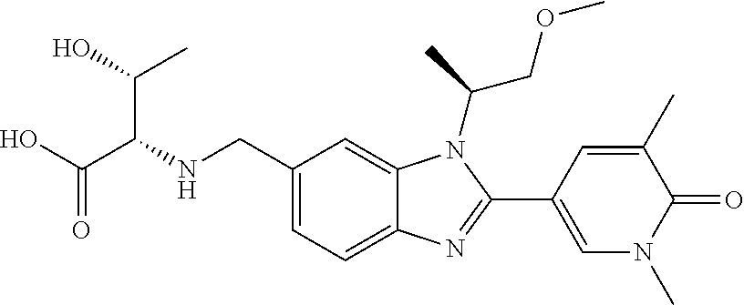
OC(C(NCC1=CC=C2C(=C1)N(C(C)COC)C(C1=CN(C)C(=O)C(C)=C1)=N2)C(O)C)=O
